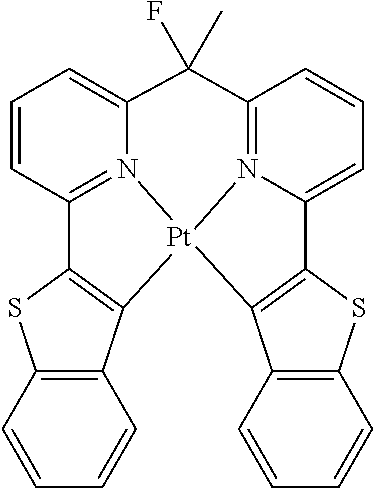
C12=N3C(=CC=C1)C1=C(C4=C(S1)C=CC=C4)[Pt]31N3=C(C=CC=C3C2(F)C)C2=C1C1=C(S2)C=CC=C1
